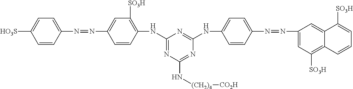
C1=CC(N=NC2=CC([SO3H])=C(NC3=NC(N[(CH2)4][CO2H])=NC(NC4=CC=C(N=NC5=CC([SO3H])=C6C(=C5)C([SO3H])=CC=C6)C=C4)=N3)C=C2)=CC=C1[HO3S]
